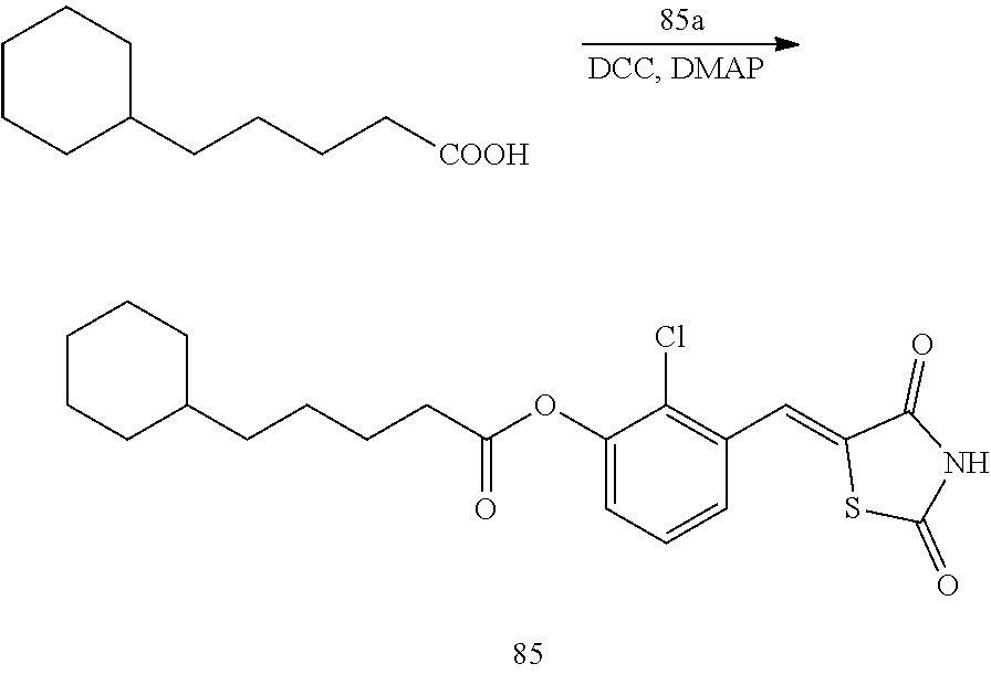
C1CCC(CCCC[COOH])CC1.C(C(OC1=CC=CC(C=C2SC(=O)NC2=O)=C1Cl)=O)CCCC1CCCCC1
